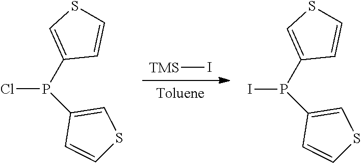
[Toluene].[TMS]I.IP(C1=CSC=C1)C1=CSC=C1.ClP(C1=CSC=C1)C1=CSC=C1
